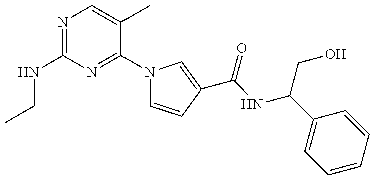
N(C1=NC=C(C)C(N2C=CC(C(NC(C3=CC=CC=C3)CO)=O)=C2)=N1)CC
